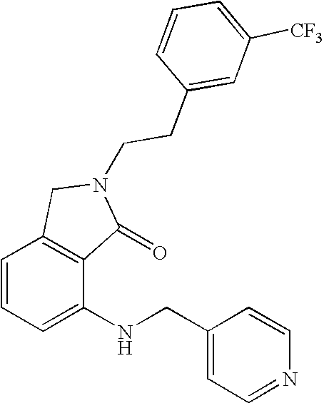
C1=CC=C(NCC2=CC=NC=C2)C2=C1CN(CCC1=CC([CF3])=CC=C1)C2=O
